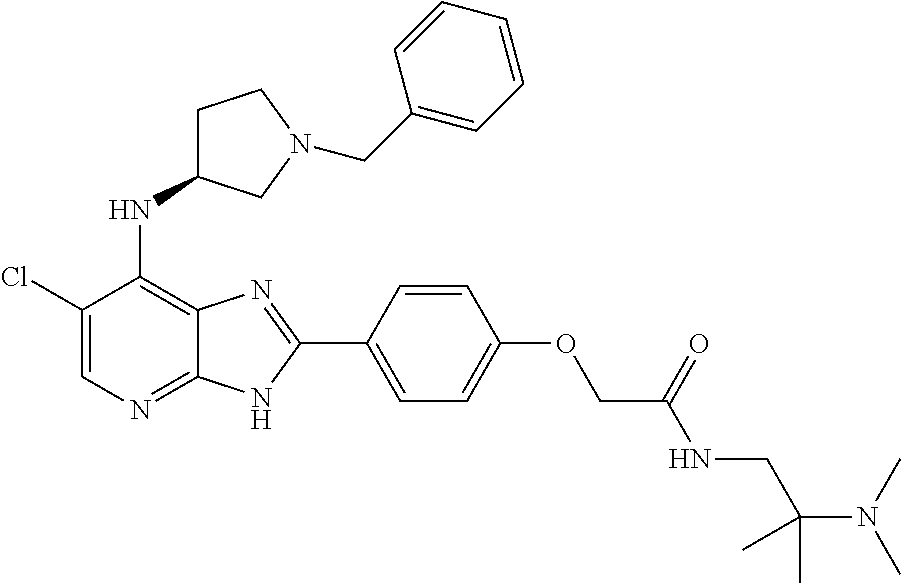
C1(Cl)=CN=C2C(=C1NC1CCN(CC3=CC=CC=C3)C1)N=C(C1=CC=C(OCC(NCC(N(C)C)(C)C)=O)C=C1)N2
